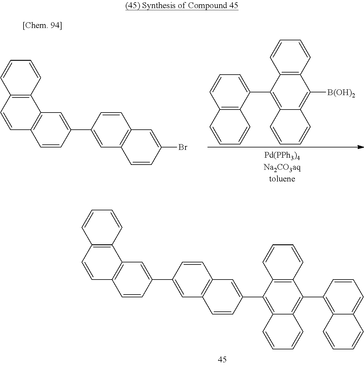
C12=C(C(C3=CC4=C(C=C3)C=C(C3=CC5=C(C=C3)C=CC3=C5C=CC=C3)C=C4)=C3C(=C1C1=C4C(=CC=C1)C=CC=C4)C=CC=C3)C=CC=C2.C1=CC(C2=CC3=C(C=C2)C=C(Br)C=C3)=CC2=C1C=CC1=C2C=CC=C1.C12=C(C=CC=C1)C([B(OH)2])=C1C(=C2C2=CC=CC3=C2C=CC=C3)C=CC=C1
